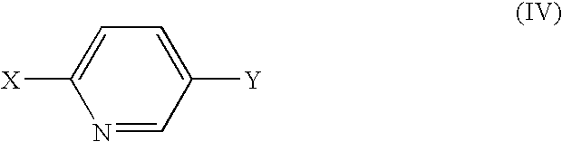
N1=CC([Y])=CC=C1[X]
